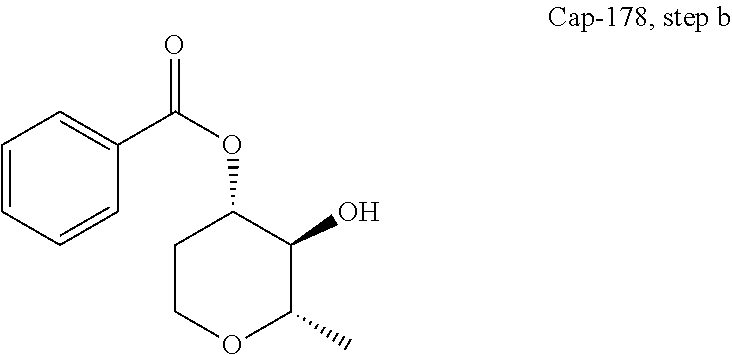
C1=CC=CC(C(OC2CCOC(C)C2O)=O)=C1
